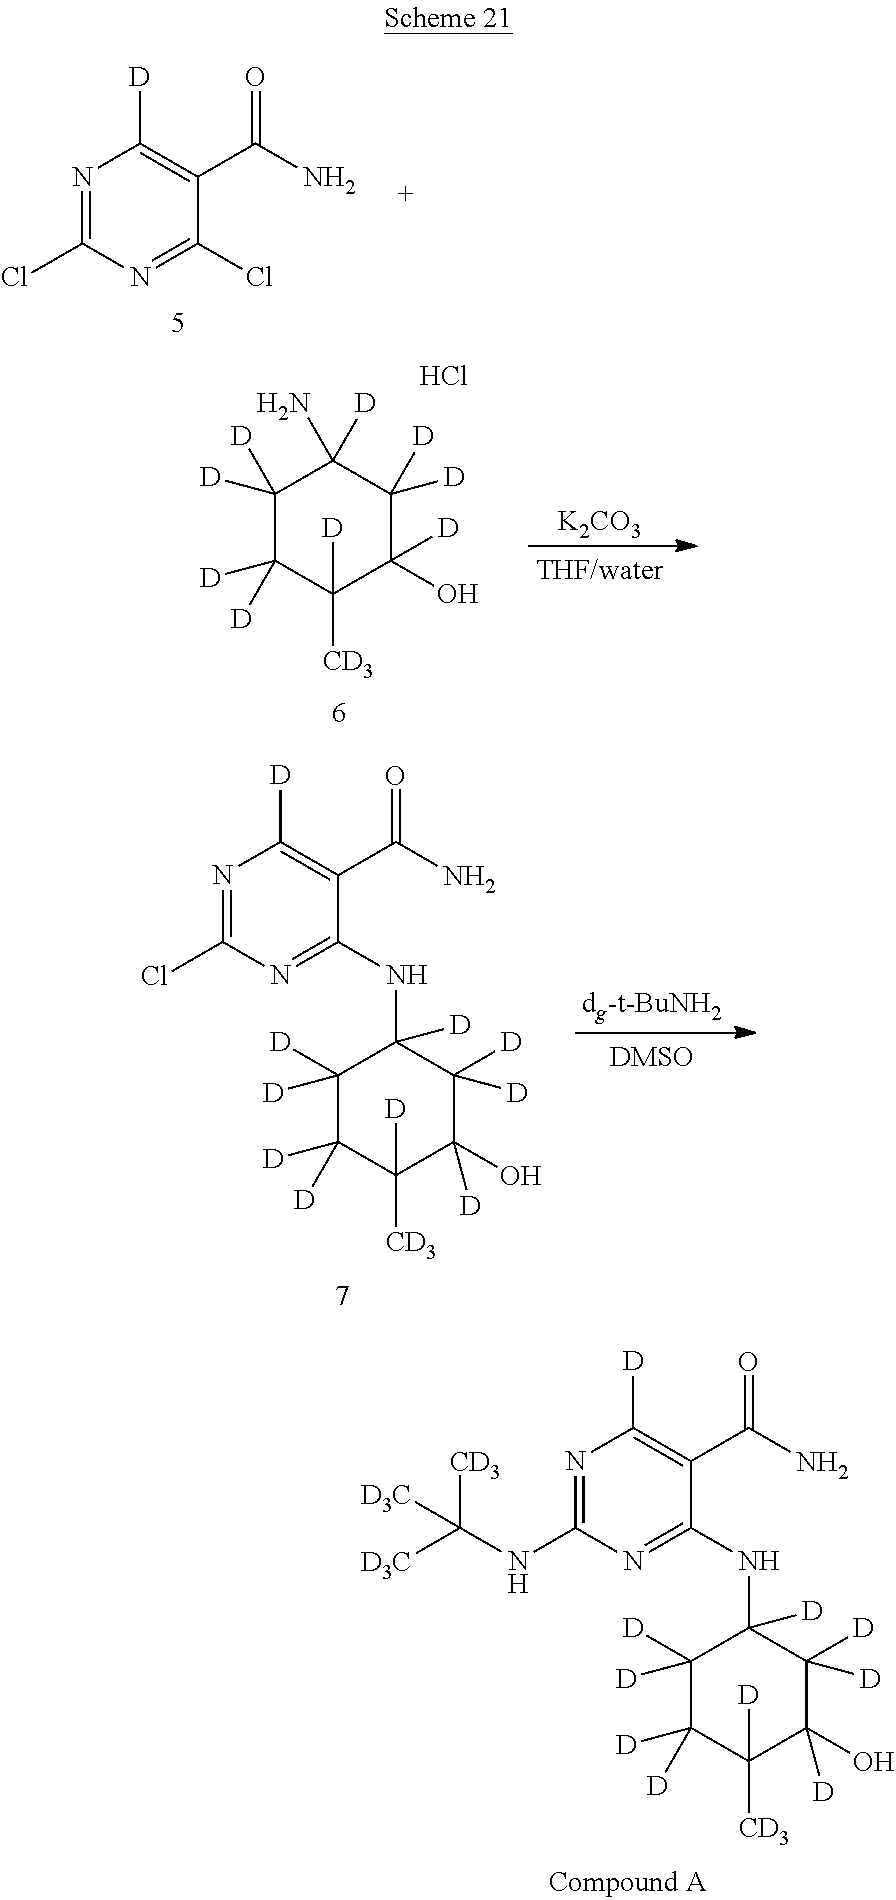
N1=C(Cl)N=C(Cl)C(C(N)=O)=C1[D].[K2CO3].C1([D])([D])C([D])([D])C([CD3])([D])C(O)([D])C([D])([D])C1(N)[D].Cl.N1=C(NC([CD3])([D3C])[D3C])N=C(NC2([D])C([D])([D])C([D])([D])C([CD3])([D])C(O)([D])C2([D])[D])C(C(N)=O)=C1[D].N1=C(Cl)N=C(NC2([D])C([D])([D])C([D])([D])C([CD3])([D])C(O)([D])C2([D])[D])C(C(N)=O)=C1[D].[dg-t-BuNH2]
